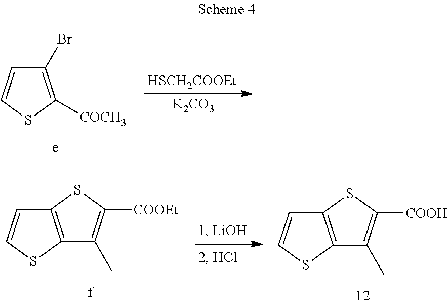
C1(Br)=C([COCH3])SC=C1.[HSCH2COOEt].[K2CO3].C12=C(SC=C1)C(C)=C([COOEt])S2.C12=C(SC=C1)C(C)=C([COOH])S2
